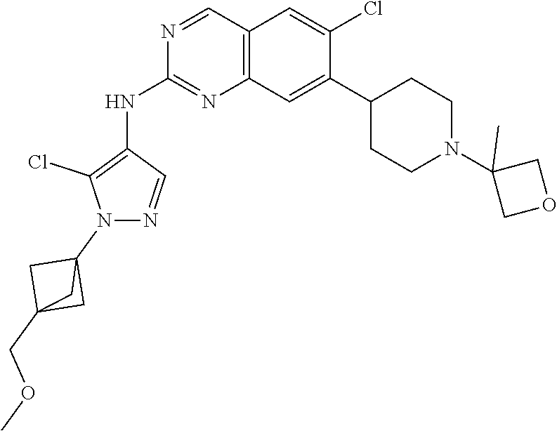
C12=C(C=C(C3CCN(C4(C)COC4)CC3)C(Cl)=C1)N=C(NC1=C(Cl)N(C34CC(COC)(C3)C4)N=C1)N=C2
